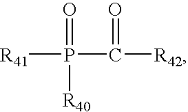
[R41]P(C([R42])=O)(=O)[R40]
